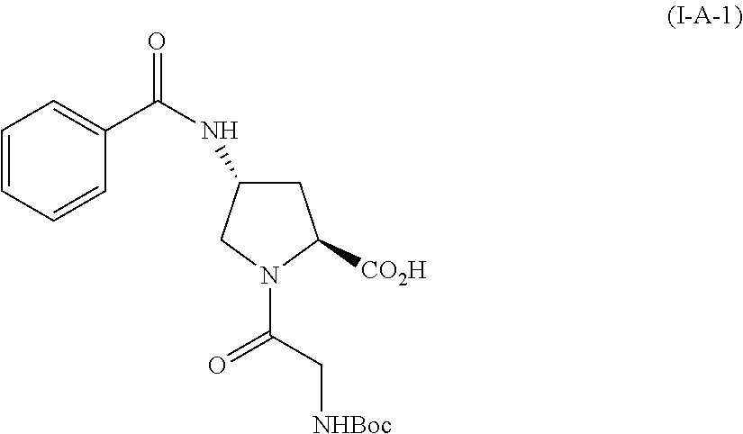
C1C(NC(=O)C2=CC=CC=C2)CN(C(=O)C[NHBoc])C1[CO2H]
